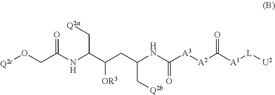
[Q2c]OCC(NC(C(CC(NC([A3][A2]C([A1][L][U2])=O)=O)C[Q2b])[OR3])C[Q2a])=O
